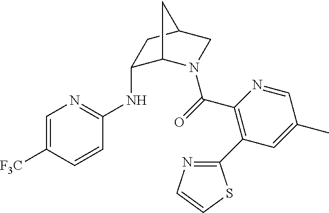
C1(NC2=NC=C([F3C])C=C2)C2N(C(=O)C3=C(C4=NC=CS4)C=C(C)C=N3)CC(C1)C2
